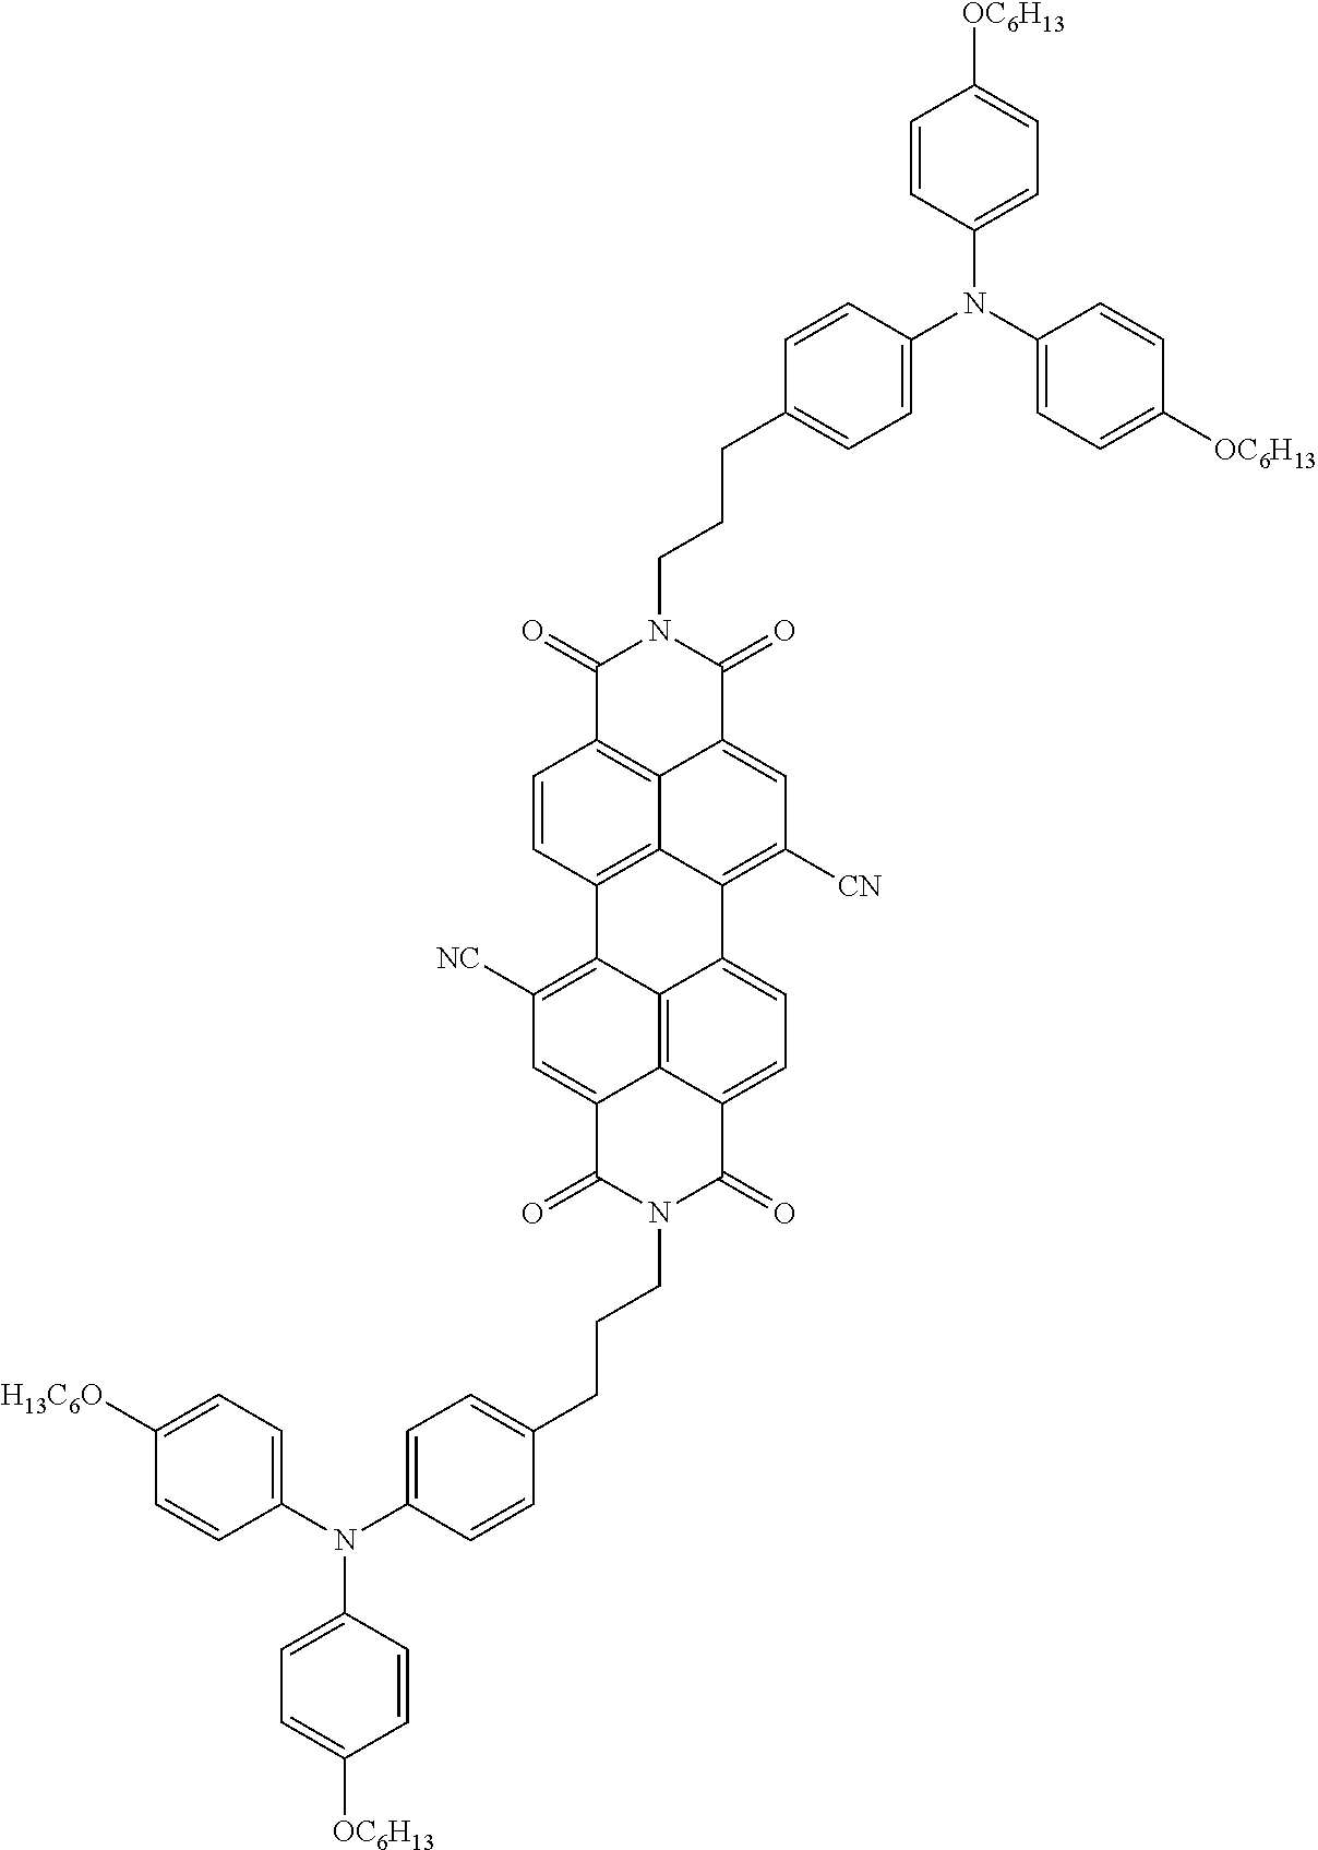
C1=CC2=C3C4=C1C(=O)N(CCCC1=CC=C(N(C5=CC=C([OC6H13])C=C5)C5=CC=C([OC6H13])C=C5)C=C1)C(=O)C4=CC([CN])=C3C1=CC=C3C4=C1C2=C([NC])C=C4C(=O)N(CCCC1=CC=C(N(C2=CC=C([OC6H13])C=C2)C2=CC=C([H13C6O])C=C2)C=C1)C3=O
